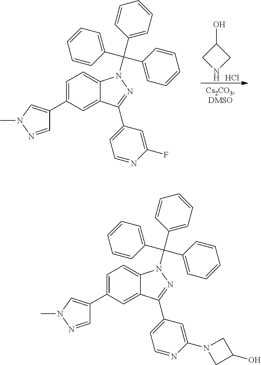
C1(O)CNC1.Cl.C1=C(C2=CN(C)N=C2)C=C2C(=C1)N(C(C1=CC=CC=C1)(C1=CC=CC=C1)C1=CC=CC=C1)N=C2C1=CC=NC(F)=C1.C1=C(C2=CN(C)N=C2)C=C2C(=C1)N(C(C1=CC=CC=C1)(C1=CC=CC=C1)C1=CC=CC=C1)N=C2C1=CC=NC(N2CC(O)C2)=C1
